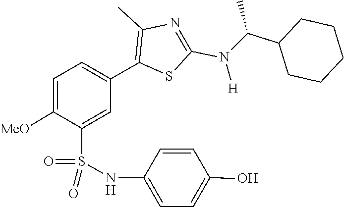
C1CCCCC1C(N(C1=NC(C)=C(C2=CC=C([MeO])C(S(=O)(NC3=CC=C(O)C=C3)=O)=C2)S1)[H])C
